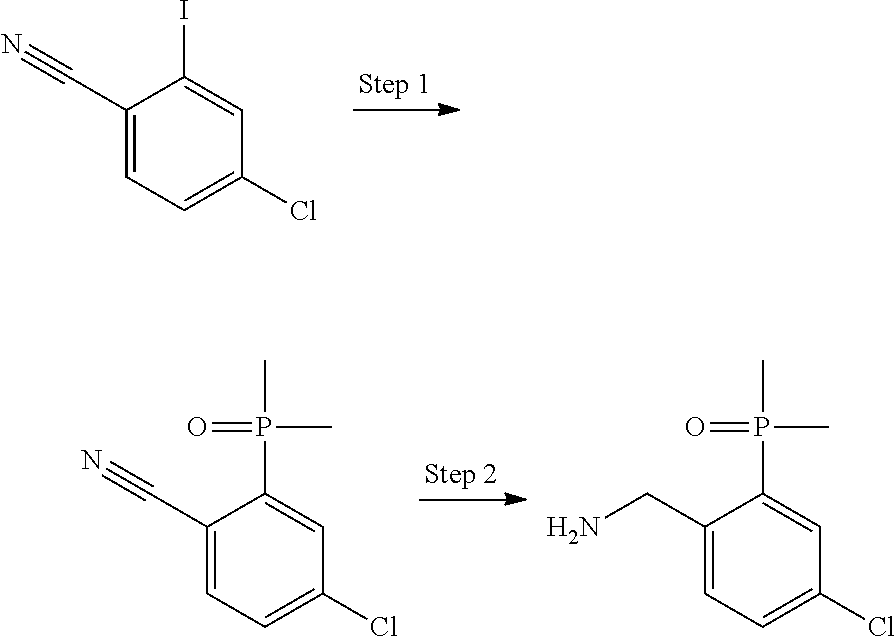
C1(C#N)=CC=C(Cl)C=C1I.C1(C#N)=CC=C(Cl)C=C1P(C)(=O)C.C1(CN)=CC=C(Cl)C=C1P(C)(=O)C
